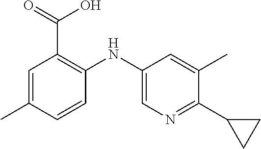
C1=C(C)C=CC(NC2=CN=C(C3CC3)C(C)=C2)=C1C(=O)O
